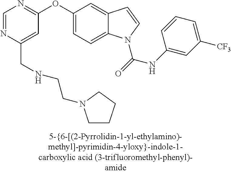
C1=NC(CNCCN2CCCC2)=CC(OC2=CC=C3C(=C2)C=CN3C(=O)NC2=CC([CF3])=CC=C2)=N1
